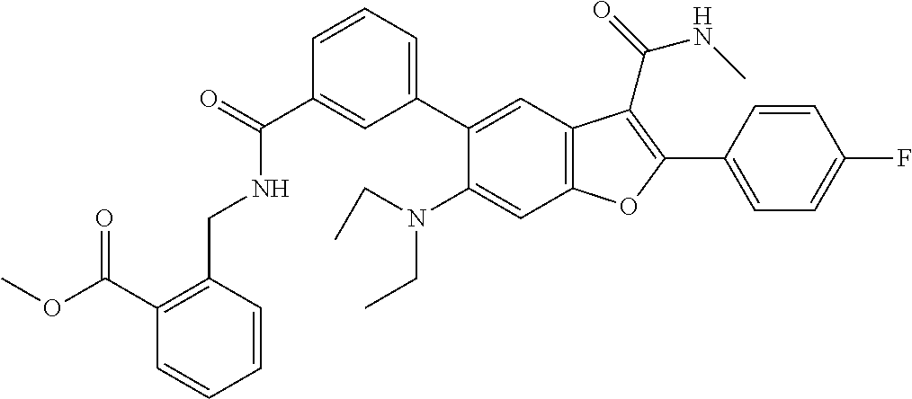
C1(C(=O)NCC2=C(C(OC)=O)C=CC=C2)=CC(C2=CC3=C(C=C2N(CC)CC)OC(C2=CC=C(F)C=C2)=C3C(=O)NC)=CC=C1
